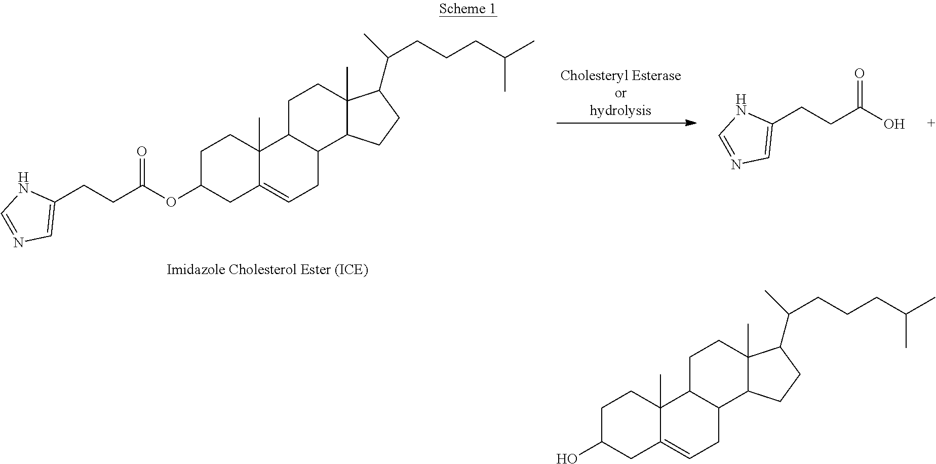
C1C(OC(CCC2=CN=CN2)=O)CC2=CCC3C(C2(C)C1)CCC1(C)C3CCC1C(C)CCCC(C)C.OC(CCC1=CN=CN1)=O.C1C(O)CC2=CCC3C(C2(C)C1)CCC1(C)C3CCC1C(C)CCCC(C)C
